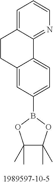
C12=CC=C(B3OC(C)(C)C(C)(C)O3)C=C1CCC1=CC=CN=C21
